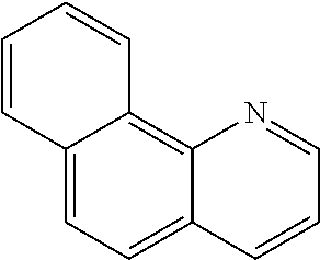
C12=CC=C3C(=C1C=CC=C2)N=CC=C3
